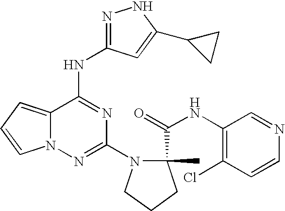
N1=C(NC2=NC(N3C(C(=O)NC4=C(Cl)C=CN=C4)(C)CCC3)=NN3C2=CC=C3)C=C(C2CC2)N1
